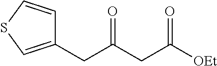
C1(CC(CC([OEt])=O)=O)=CSC=C1
